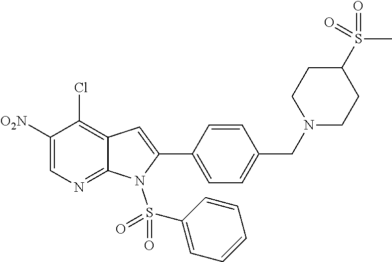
C1([O2N])=CN=C2C(=C1Cl)C=C(C1=CC=C(CN3CCC(S(=O)(C)=O)CC3)C=C1)N2S(=O)(=O)C1=CC=CC=C1
